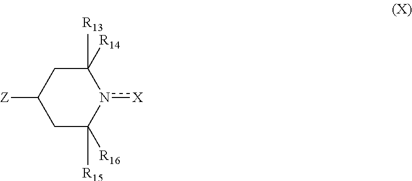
C1([R14])([R13])CC([Z])CC([R16])([R15])n1[X]
